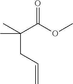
CC(C(=O)OC)(CC=C)C
